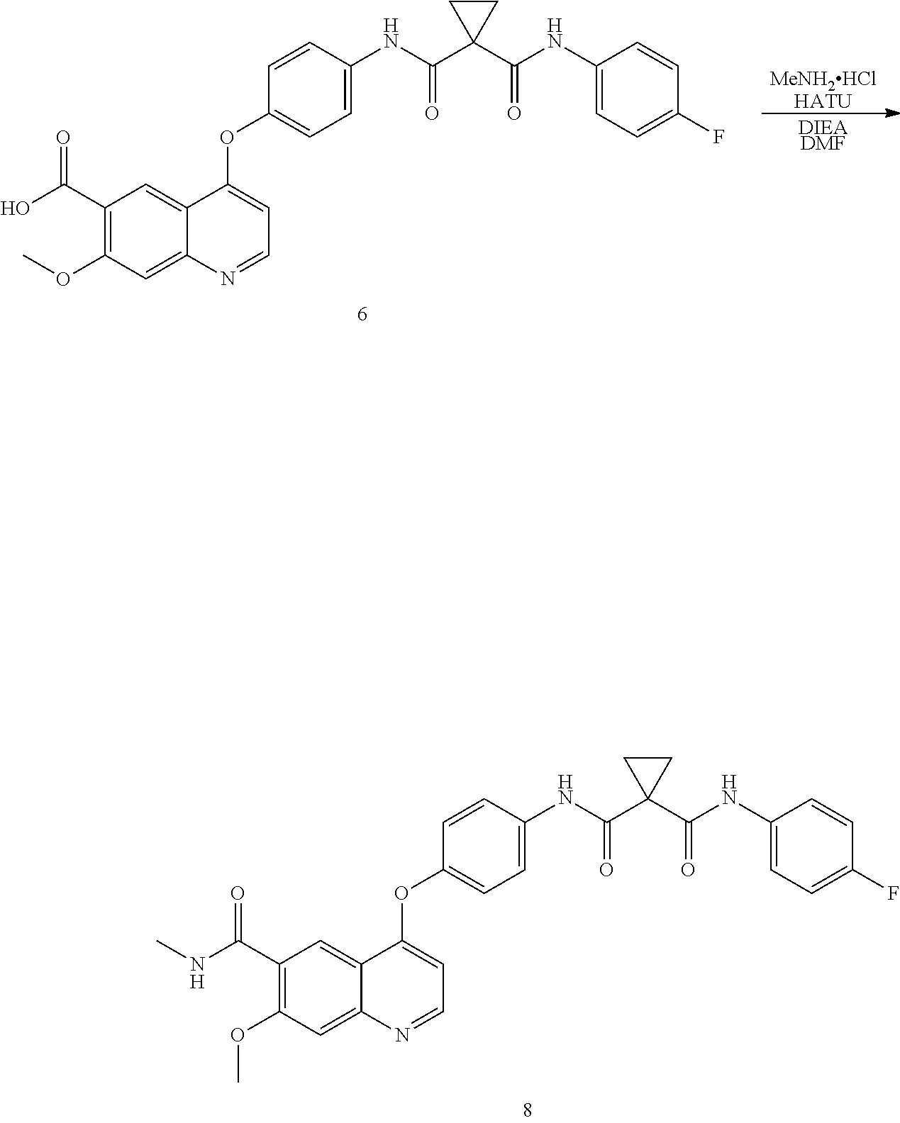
C1(OC2=CC=NC3=CC(OC)=C(C(O)=O)C=C23)=CC=C(NC(C2(C(=O)NC3=CC=C(F)C=C3)CC2)=O)C=C1.[MeNH2HClHATU].[DIEADMF].C1(OC2=CC=NC3=CC(OC)=C(C(NC)=O)C=C23)=CC=C(NC(C2(C(=O)NC3=CC=C(F)C=C3)CC2)=O)C=C1
